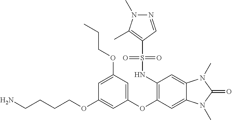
C(CCOC1=CC(OC2=C(NS(C3=C(C)N(C)N=C3)(=O)=O)C=C3C(=C2)N(C)C(=O)N3C)=CC(OCCC)=C1)CN
